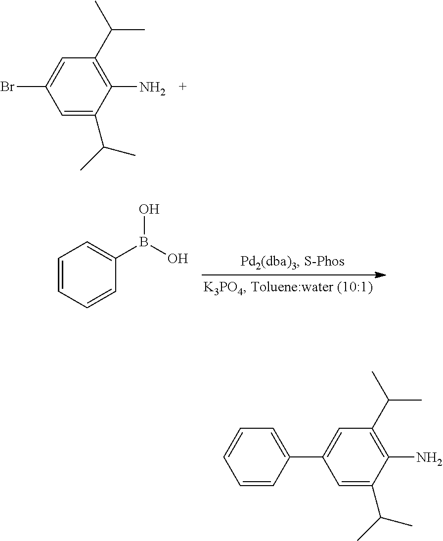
C1=C(C(C)C)C(N)=C(C(C)C)C=C1Br.C1=CC=CC(B(O)O)=C1.C1=CC=CC(C2=CC(C(C)C)=C(N)C(C(C)C)=C2)=C1
